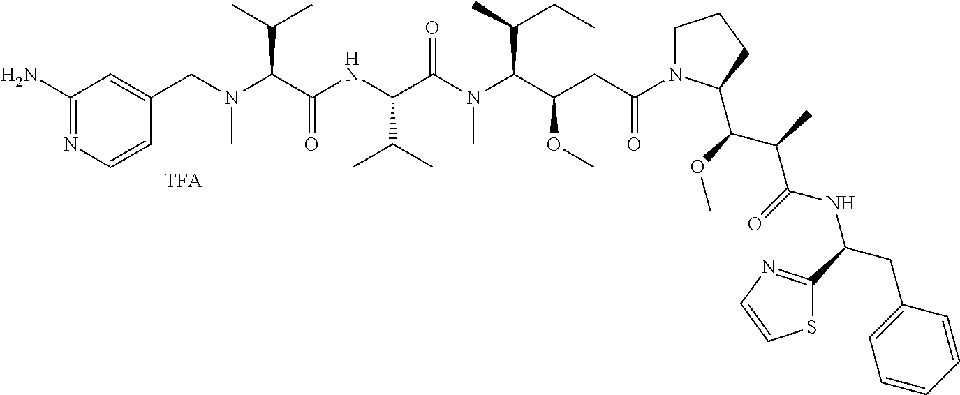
C1(N)=NC=CC(CN(C(C(NC(C(N(C(C(CC(=O)N2CCCC2C(OC)C(C)C(=O)NC(CC2=CC=CC=C2)C2=NC=CS2)OC)C(C)CC)C)=O)C(C)C)=O)C(C)C)C)=C1.[TFA]
